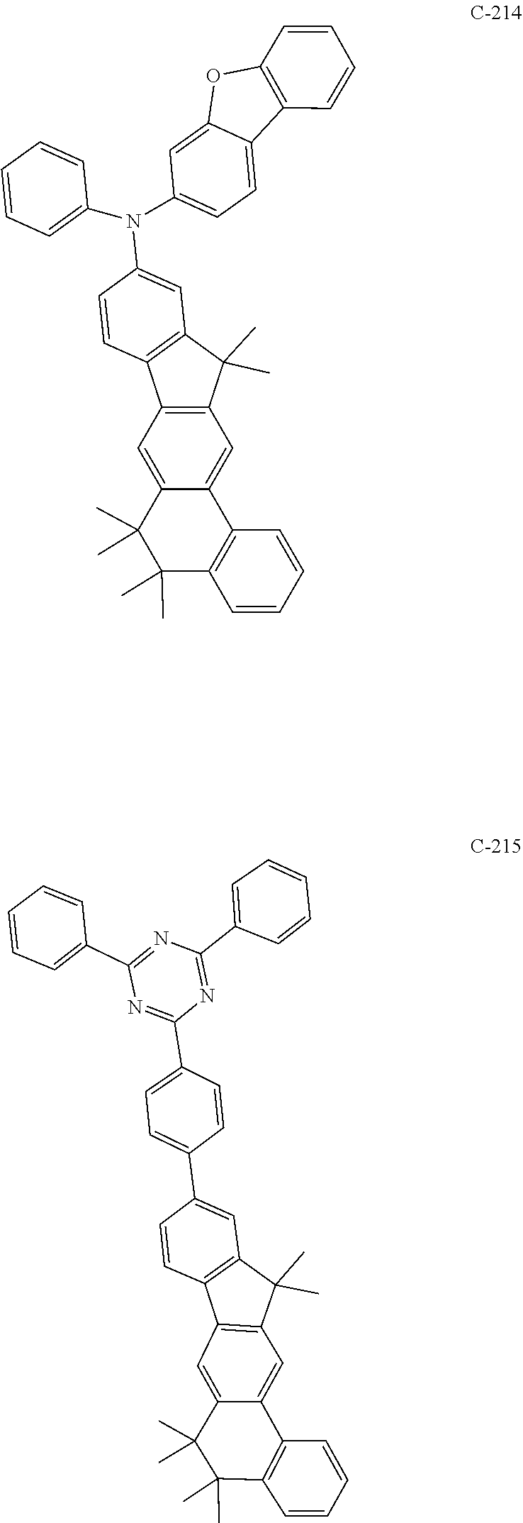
C1=CC=C(N(C2=CC=C3C4=C(C=CC=C4)OC3=C2)C2=CC3=C(C=C2)C2=C(C3(C)C)C=C3C(=C2)C(C)(C)C(C)(C)C2=C3C=CC=C2)C=C1.C1=CC=C(C2=NC(C3=CC=CC=C3)=NC(C3=CC=C(C4=CC5=C(C6=C(C5(C)C)C=C5C(=C6)C(C)(C)C(C)(C)C6=C5C=CC=C6)C=C4)C=C3)=N2)C=C1
